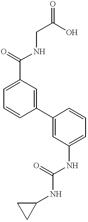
C1(C(=O)NCC(O)=O)=CC=CC(C2=CC(NC(NC3CC3)=O)=CC=C2)=C1
